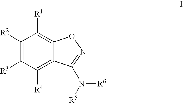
C1([R2])=C([R3])C([R4])=C2C(=C1[R1])ON=C2N([R6])[R5]
